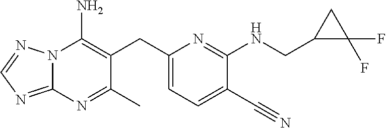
N12C(=NC=N1)N=C(C)C(CC1=CC=C(C#N)C(NCC3C(F)(F)C3)=N1)=C2N
